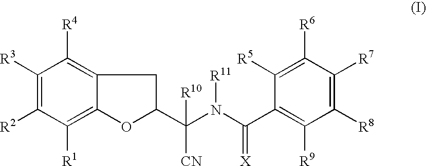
C12=C([R1])C([R2])=C([R3])C([R4])=C1CC(C(N(C(=[X])C1=C([R9])C([R8])=C([R7])C([R6])=C1[R5])[R11])([R10])[CN])O2
